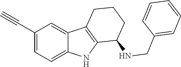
C1(C#C)=CC=C2C(=C1)C1=C(N2)C(NCC2=CC=CC=C2)CCC1
